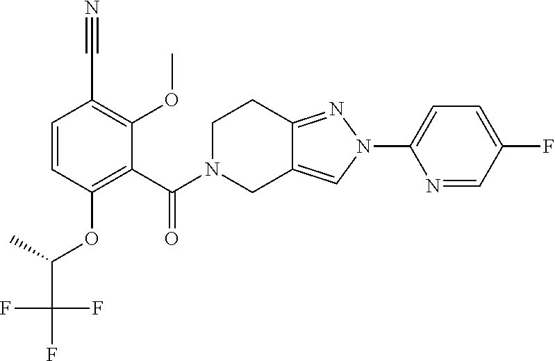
C1(F)=CC=C(N2N=C3C(=C2)CN(C(=O)C2=C(OC(C(F)(F)F)C)C=CC(C#N)=C2OC)CC3)N=C1
